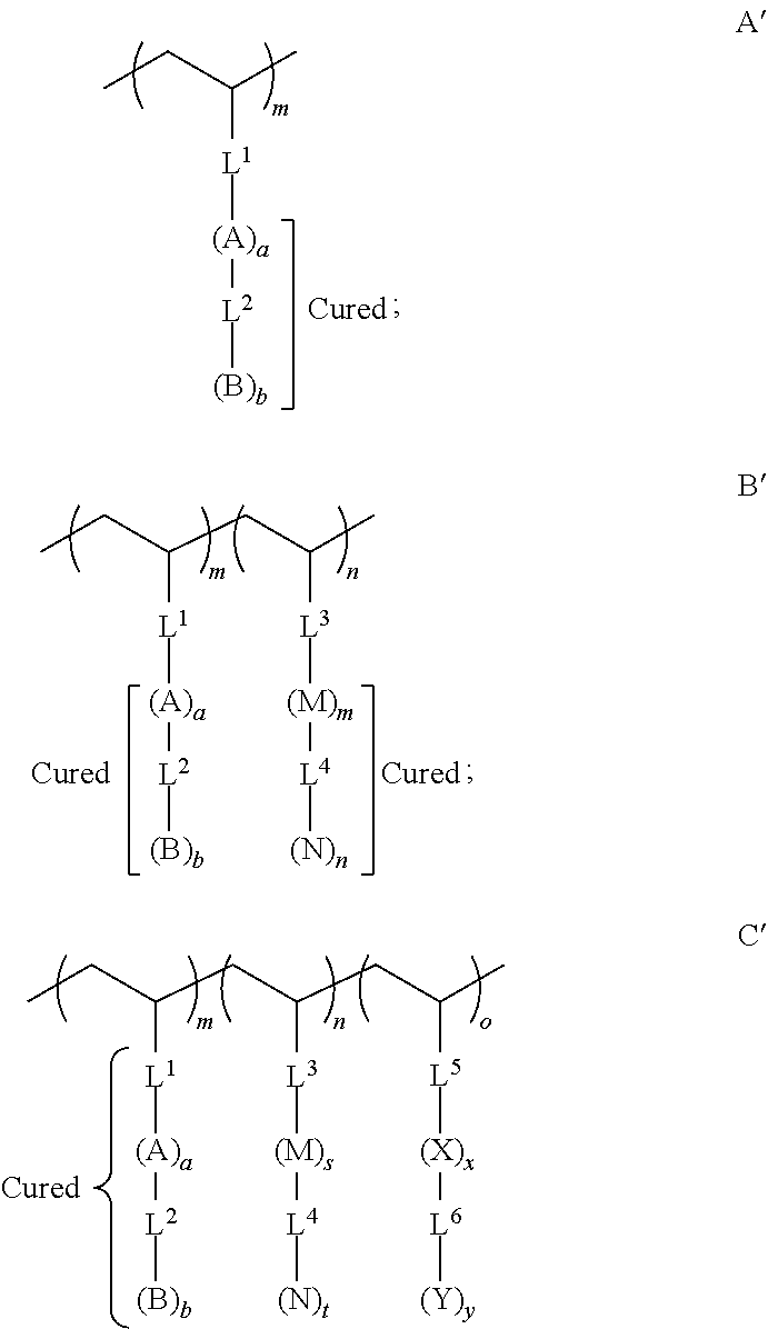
CCC(C)[L1][(A)a][L2][(B)b].CCC(CC(C)[L3][(M)m][L4][(N)n])[L1][(A)a][L2][(B)b].CCC(CC(CC(C)[L5][(X)x][L6][(Y)y])[L3][(M)s][L4][(N)t])[L1][(A)a][L2][(B)b]
